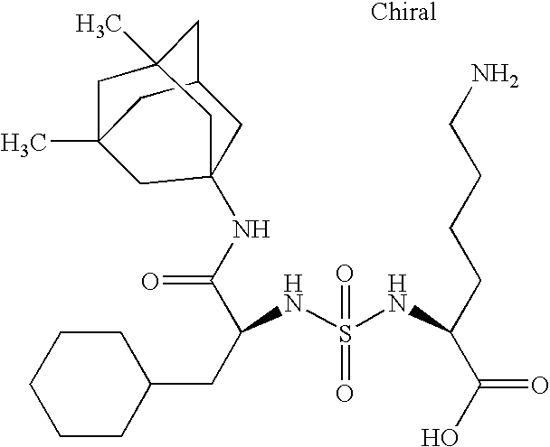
C1CCCCC1CC(C(NC12CC3CC(C)(CC(C)(C3)C1)C2)=O)NS(NC(C(=O)O)CCCCN)(=O)=O
